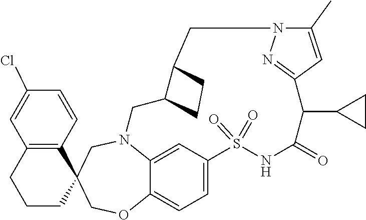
N12C3=CC(=CC=C3OCC3(C4=C(C=C(Cl)C=C4)CCC3)C1)S(=O)(=O)NC(=O)C(C1CC1)C1=NN(C(C)=C1)CC1C(C2)CC1
